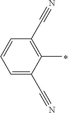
C1=C(C#N)C(C)=C(C#N)C=C1
